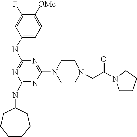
C1(NC2CCCCCC2)=NC(N2CCN(CC(=O)N3CCCC3)CC2)=NC(NC2=CC=C([OMe])C(F)=C2)=N1
